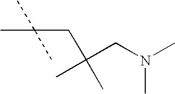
CC(CC(CN(C)C)(C)C)(C)C
